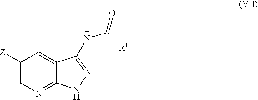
C1([Z])=CN=C2C(=C1)C(NC(=O)[R1])=NN2
